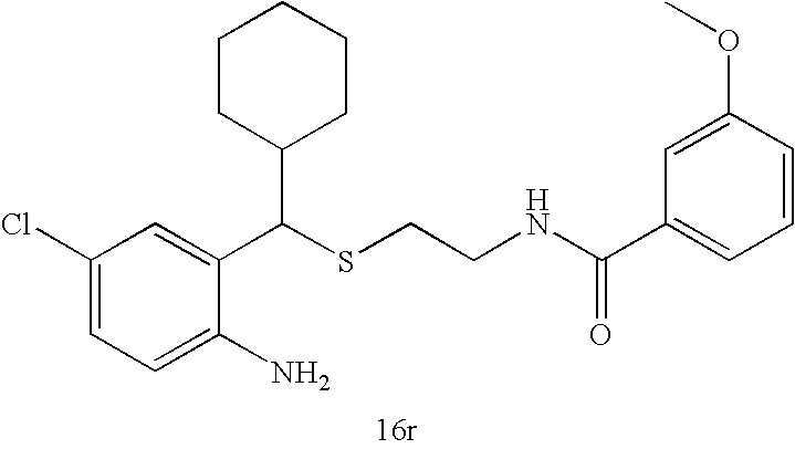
C1=C(N)C(C(SCCNC(C2=CC=CC(OC)=C2)=O)C2CCCCC2)=CC(Cl)=C1
